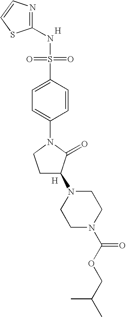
[H].N1=C(NS(=O)(=O)C2=CC=C(N3CCC(N4CCN(C(OCC(C)C)=O)CC4)C3=O)C=C2)SC=C1.[H]
